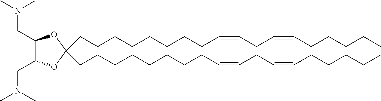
C1(CN(C)C)C(CN(C)C)OC(CCCCCCCCC=CCC=CCCCCC)(CCCCCCCCC=CCC=CCCCCC)O1
